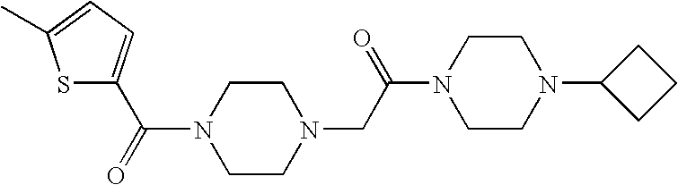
N1(C(=O)C2=CC=C(C)S2)CCN(CC(N2CCN(C3CCC3)CC2)=O)CC1
